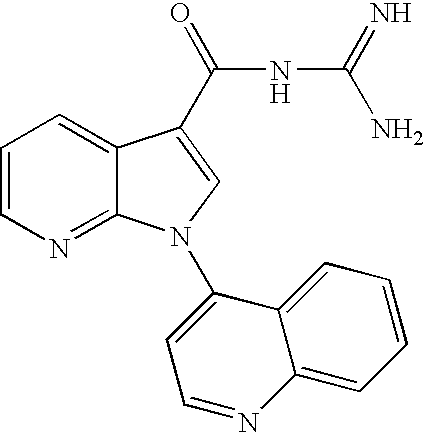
C1=CN=C2C(=C1)C(C(=O)NC(N)=N)=CN2C1=CC=NC2=CC=CC=C12
